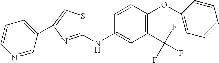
C1(C2=CC=CN=C2)=CSC(NC2=CC(C(F)(F)F)=C(OC3=CC=CC=C3)C=C2)=N1
